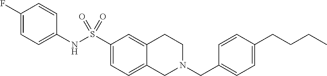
C1(F)=CC=C(NS(C2=CC=C3C(=C2)CCN(CC2=CC=C(CCCC)C=C2)C3)(=O)=O)C=C1
